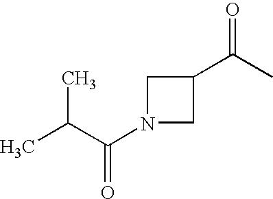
N1(C(C(C)C)=O)CC(C(C)=O)C1
